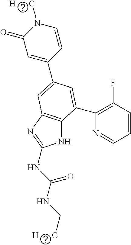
N1C2=C(N=C1NC(NC[H      C])=O)C=C(C1=CC(=O)N([H      C])C=C1)C=C2C1=C(F)C=CC=N1
